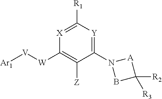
N1(C2=[Y]C([R1])=[X]C([W][V][Ar1])=C2[Z])BC([R2])([R3])[A]1
